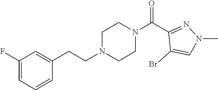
C1(F)=CC=CC(CCN2CCN(C(C3=NN(C)C=C3Br)=O)CC2)=C1
